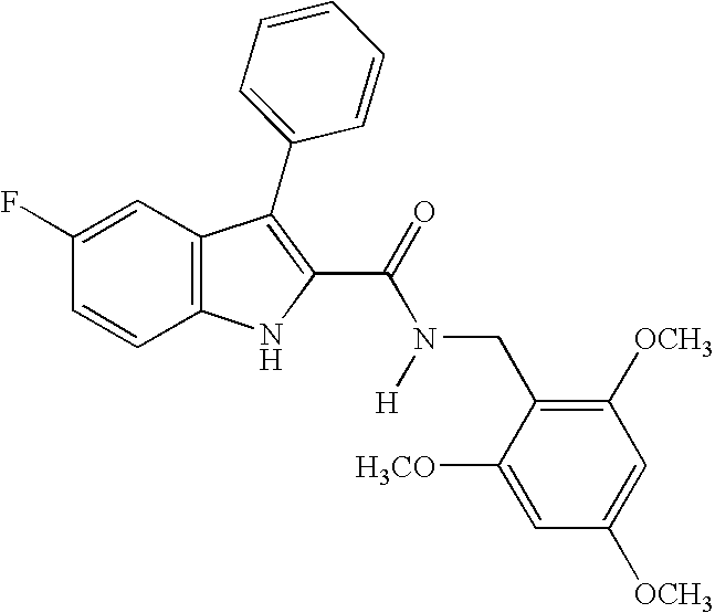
C1=C(F)C=CC2=C1C(C1=CC=CC=C1)=C(C(=O)N(CC1=C([OCH3])C=C([OCH3])C=C1[H3CO])[H])N2
